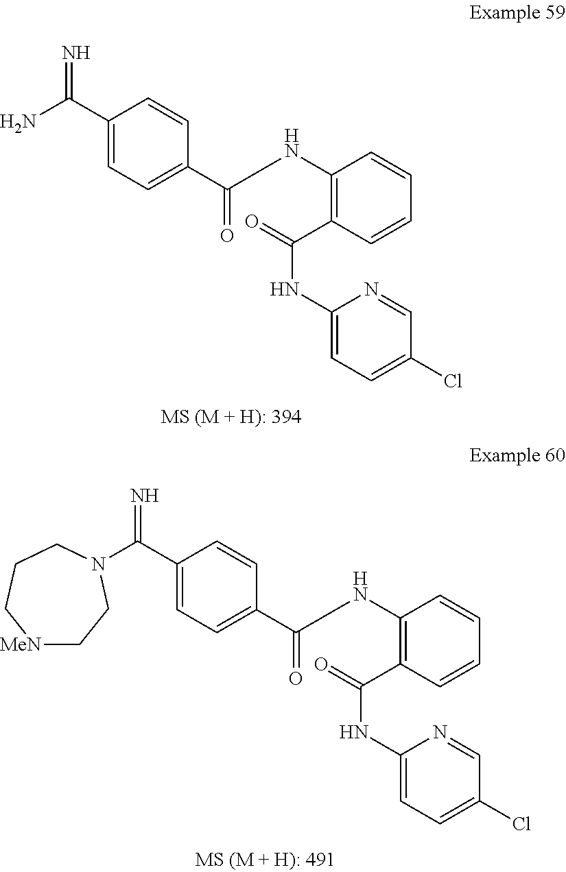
C1(C(N)=N)=CC=C(C(=O)NC2=C(C(NC3=CC=C(Cl)C=N3)=O)C=CC=C2)C=C1.C1(C(=N)N2CC[MeN]CCC2)=CC=C(C(=O)NC2=C(C(NC3=CC=C(Cl)C=N3)=O)C=CC=C2)C=C1
